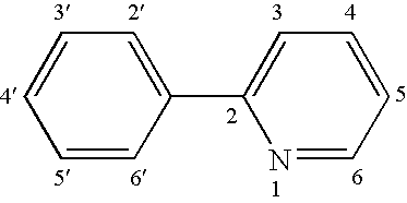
C1=CC=C(C2=CC=CC=N2)C=C1
